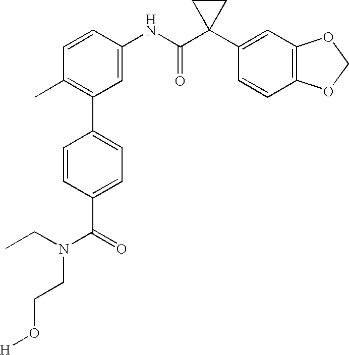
C1(NC(C2(C3=CC4=C(C=C3)OCO4)CC2)=O)=CC(C2=CC=C(C(=O)N(CC)CCO[H])C=C2)=C(C)C=C1
